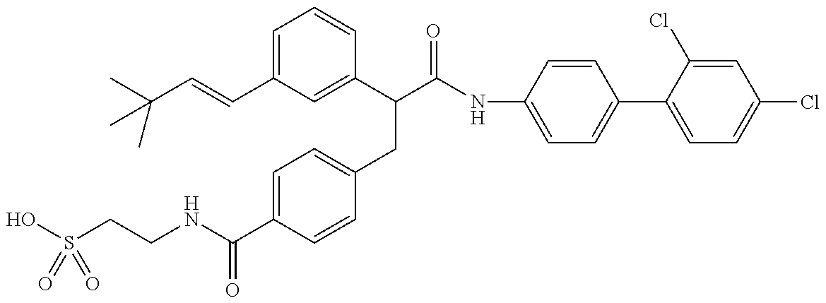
OS(CCNC(C1=CC=C(CC(C(=O)NC2=CC=C(C3=CC=C(Cl)C=C3Cl)C=C2)C2=CC(C=CC(C)(C)C)=CC=C2)C=C1)=O)(=O)=O
